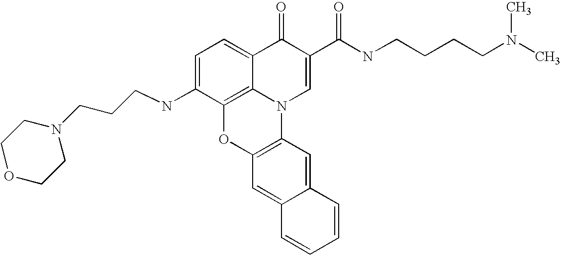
C1=C(NCCCN2CCOCC2)C2=C3C(=C1)C(=O)C(C(NCCCCN(C)C)=O)=CN3C1=C(O2)C=C2C(=C1)C=CC=C2
